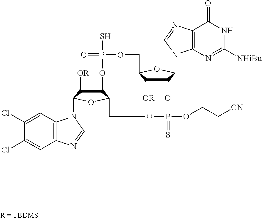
C12C([OR])C(OC1N1C3=C(N=C1)C(=O)NC([NHiBu])=N3)COP(S)(=O)OC1C([OR])C(N3C4=C(N=C3)C=C(Cl)C(Cl)=C4)OC1COP(OCC[CN])(=S)O2
